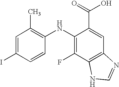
C1=C(I)C=CC(NC2=C(F)C3=C(C=C2C(=O)O)N=CN3)=C1C
